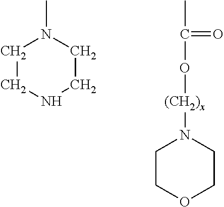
C1CNCCN1C.C1COCCN1[(CH2)x]OC(C)=O
